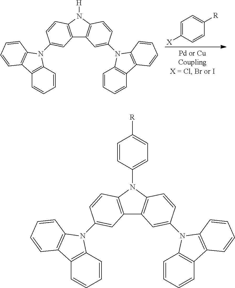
C1=C([X])C=CC([R])=C1.C12=C(N([H])C3=C1C=C(N1C4=C(C=CC=C4)C4=C1C=CC=C4)C=C3)C=CC(N1C3=C(C=CC=C3)C3=C1C=CC=C3)=C2.C12=C(N(C3=CC=C([R])C=C3)C3=C1C=C(N1C4=C(C=CC=C4)C4=C1C=CC=C4)C=C3)C=CC(N1C3=C(C=CC=C3)C3=C1C=CC=C3)=C2
